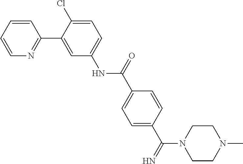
C1=CC=CN=C1C1=CC(NC(C2=CC=C(C(N3CCN(C)CC3)=N)C=C2)=O)=CC=C1Cl
